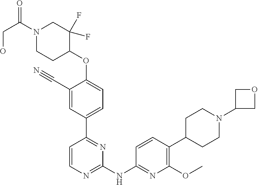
C1(C#N)=CC(C2=NC(NC3=NC(OC)=C(C4CCN(C5COC5)CC4)C=C3)=NC=C2)=CC=C1OC1C(F)(F)CN(C(CO)=O)CC1
